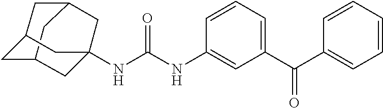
N(C(NC1=CC(C(C2=CC=CC=C2)=O)=CC=C1)=O)C12CC3CC(CC(C1)C3)C2
